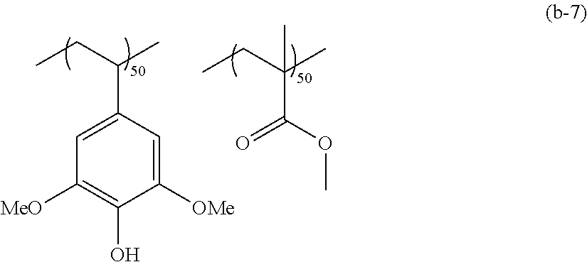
CCC(C)C1=CC([MeO])=C(O)C([OMe])=C1.CCC(C)(C(=O)OC)C
